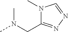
CN(CC1=NN=CN1C)C
